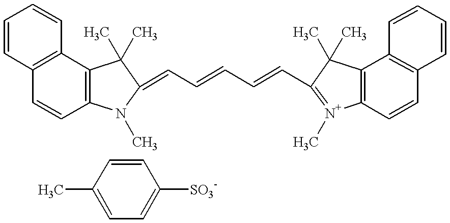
C1=CC2=C(C=C1)C1=C(C=C2)N(C)C(=CC=CC=CC2=[N+](C)C3=C(C2(C)C)C2=C(C=C3)C=CC=C2)C1(C)C.C1(C)=CC=C([SO3-])C=C1
